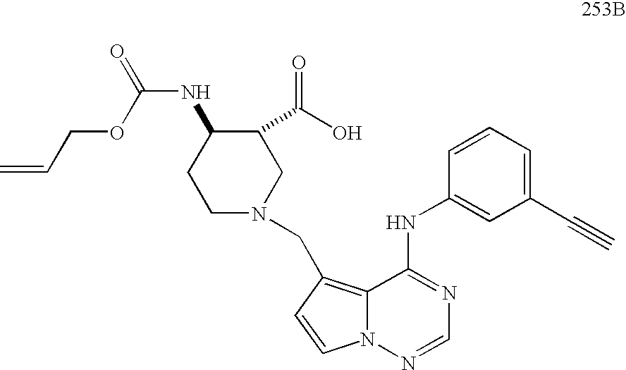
C1(C#C)=CC=CC(NC2=NC=NN3C2=C(CN2CC(C(O)=O)C(NC(=O)OCC=C)CC2)C=C3)=C1
